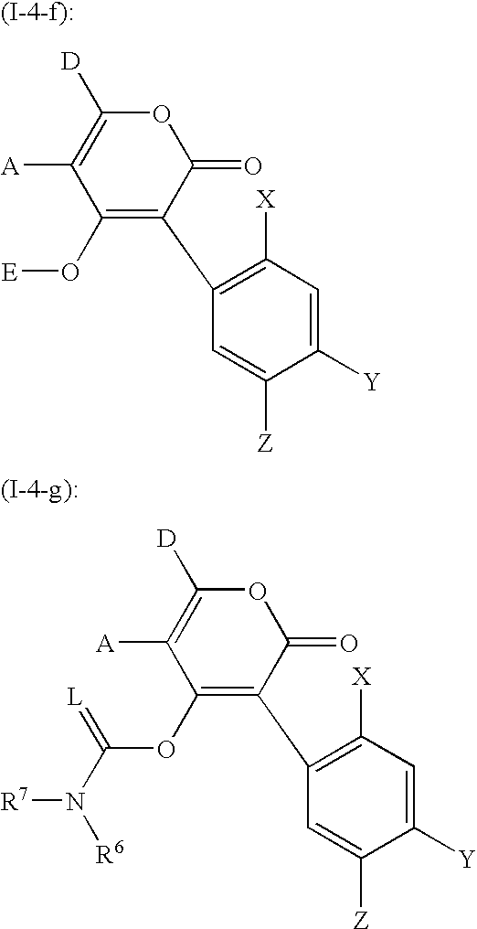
C1(O[E])=C(C2=C([X])C=C([Y])C([Z])=C2)C(=O)OC([D])=C1[A].C1(OC(N([R6])[R7])=[L])=C(C2=C([X])C=C([Y])C([Z])=C2)C(=O)OC([D])=C1[A]
